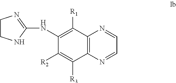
N1=CC=NC2=C1C([R3])=C([R2])C(NC1=NCCN1)=C2[R1]
